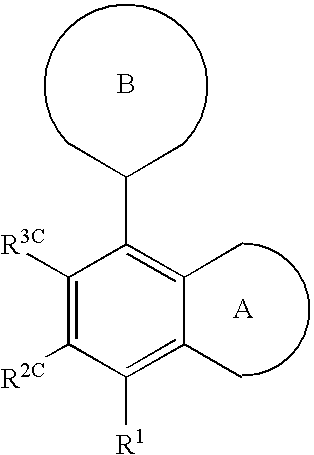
C1([R3C])=C([R2C])C([R1])=C(C)C(C)=C1C(C)C.B
